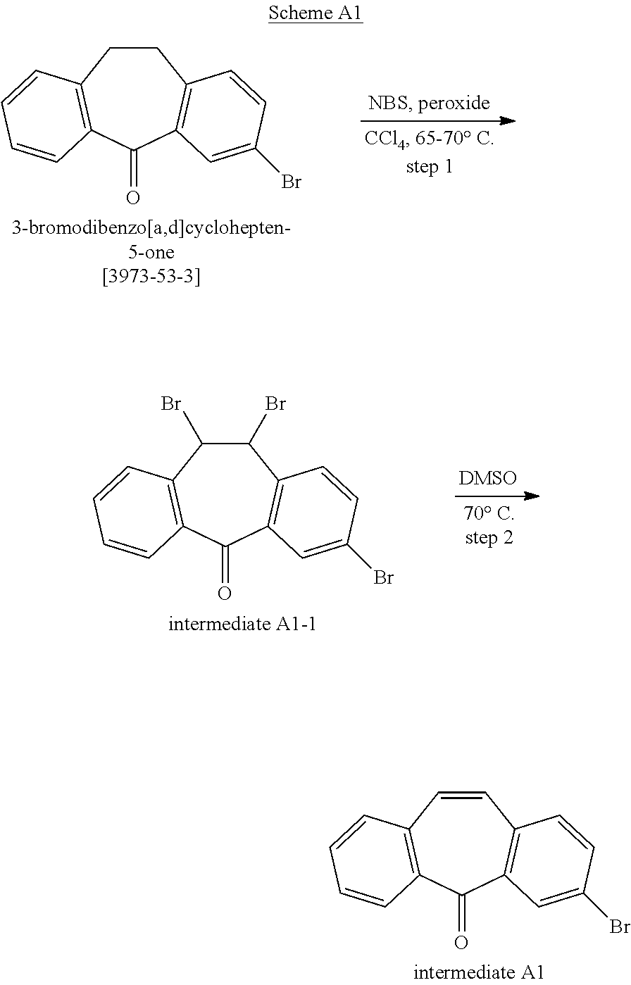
C1CC2=C(C(=O)C3=C1C=CC(Br)=C3)C=CC=C2.C1(Br)C(Br)C2=C(C(=O)C3=C1C=CC(Br)=C3)C=CC=C2.C1=CC2=C(C(=O)C3=C1C=CC(Br)=C3)C=CC=C2
